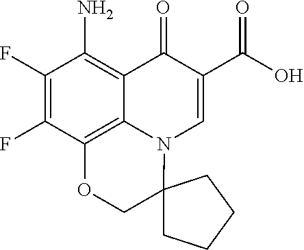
C1(F)=C(F)C2=C3C(=C1N)C(=O)C(C(O)=O)=CN3C1(CO2)CCCC1
